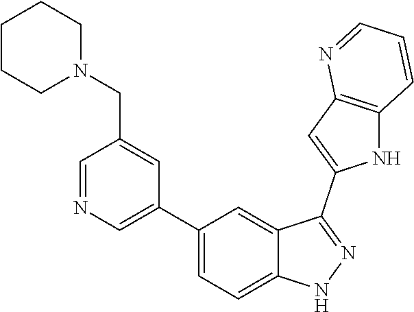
C1(C2=CN=CC(CN3CCCCC3)=C2)=CC=C2C(=C1)C(C1=CC3=C(N1)C=CC=N3)=NN2
